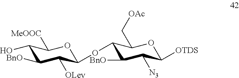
OC1C([BnO])C([OLev])C(OC2C([BnO])C([N3])C([OTDS])OC2C[OAc])OC1[MeOOC]
